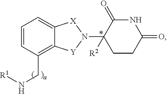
C12=C(CN[R1])C=CC=C1[X]N(C1([R2])CCC(=O)NC1=O)[Y]2
